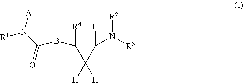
C1(N([R3])[R2])([H])C([R4])(BC(N([R1])[A])=O)C1([H])[H]
